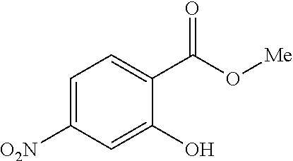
C1=C([O2N])C=C(O)C(C(O[Me])=O)=C1
